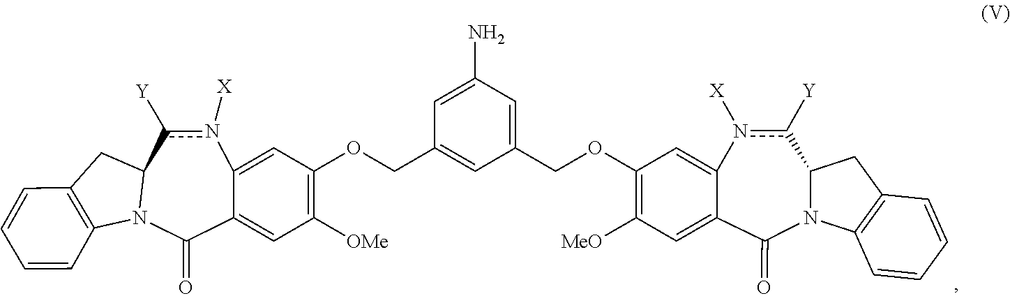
C1=C(N)C=C(COC2=C([MeO])C=C3C(=C2)n([X])c([Y])C2N(C3=O)C3=C(C2)C=CC=C3)C=C1COC1=C([OMe])C=C2C(=C1)n([X])c([Y])C1N(C2=O)C2=C(C1)C=CC=C2
